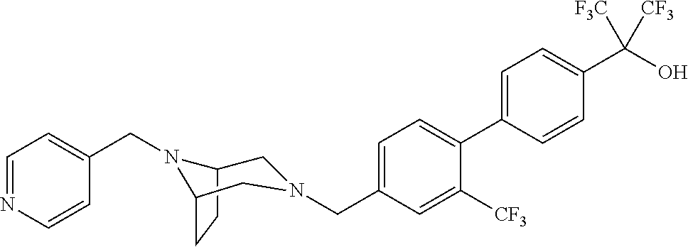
C1=C(C2=CC=C(CN3CC4CCC(N4CC4=CC=NC=C4)C3)C=C2[CF3])C=CC(C(O)([F3C])[CF3])=C1
